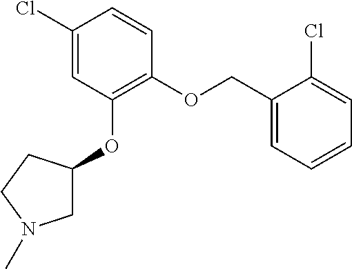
C1(Cl)=CC(OC2CN(C)CC2)=C(OCC2=CC=CC=C2Cl)C=C1
